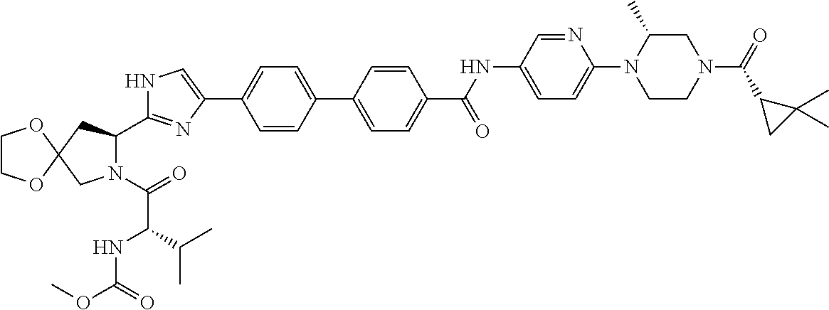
C1COC2(O1)CC(C1=NC(C3=CC=C(C4=CC=C(C(NC5=CC=C(N6CCN(C(=O)C7CC7(C)C)CC6C)N=C5)=O)C=C4)C=C3)=CN1)N(C(=O)C(NC(OC)=O)C(C)C)C2
